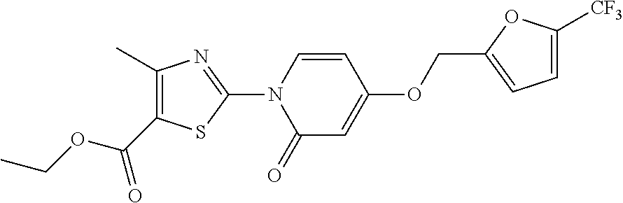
O(C(C1=C(C)N=C(N2C(=O)C=C(OCC3=CC=C([CF3])O3)C=C2)S1)=O)CC
